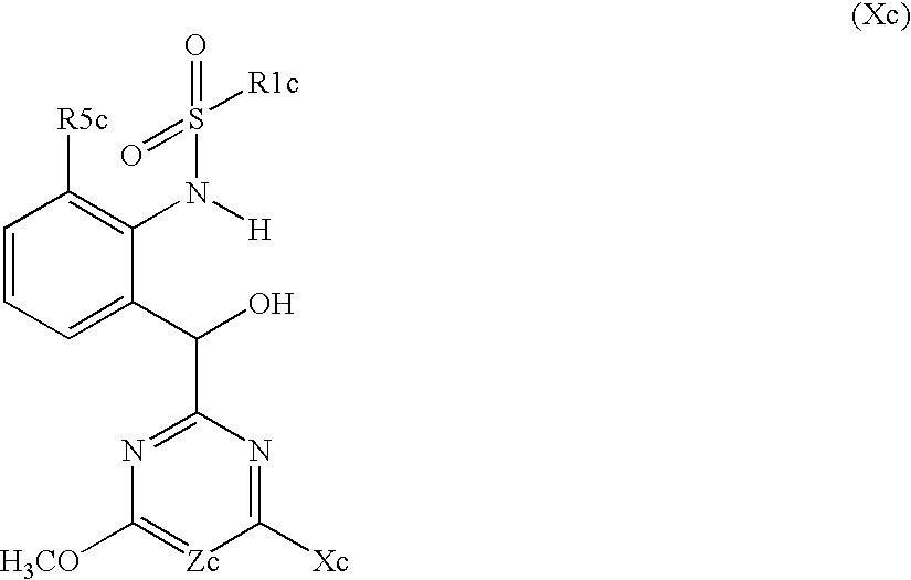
C1=CC=C(C(O)C2=NC([H3CO])=[Zc]C([Xc])=N2)C(N([H])S(=O)(=O)[R1c])=C1[R5c]
